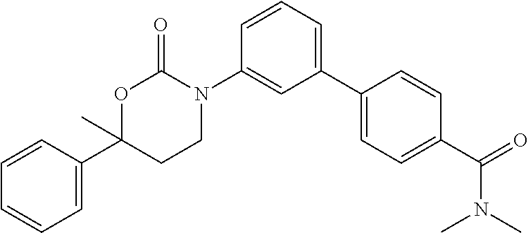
C1(C2=CC=C(C(=O)N(C)C)C=C2)=CC=CC(N2C(=O)OC(C3=CC=CC=C3)(C)CC2)=C1
